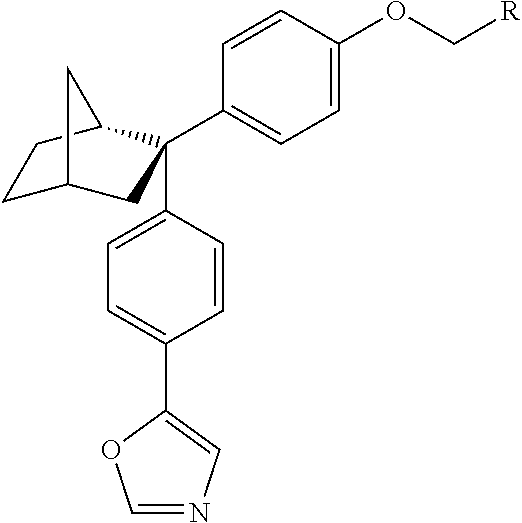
C1C2CC(C3=CC=C(OC[R])C=C3)(C3=CC=C(C4=CN=CO4)C=C3)C(C1)C2
